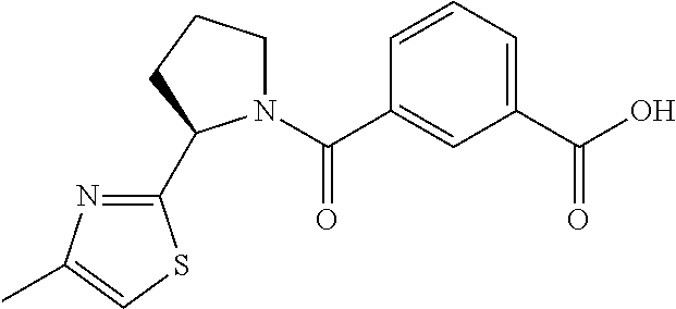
C1(C2N(C(C3=CC(C(O)=O)=CC=C3)=O)CCC2)=NC(C)=CS1
